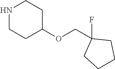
N1CCC(OCC2(F)CCCC2)CC1
